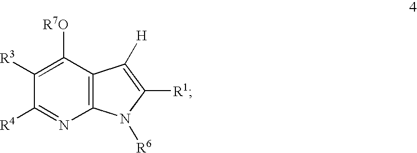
C12=C(C([R7O])=C([R3])C([R4])=N1)C([H])=C([R1])N2[R6]
